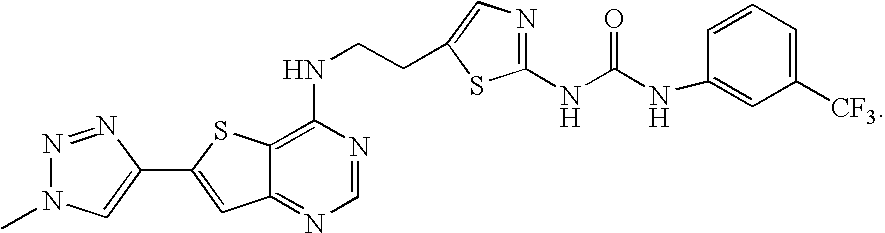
C1(NCCC2=CN=C(NC(NC3=CC([CF3])=CC=C3)=O)S2)=C2C(=NC=N1)C=C(C1=CN(C)N=N1)S2
